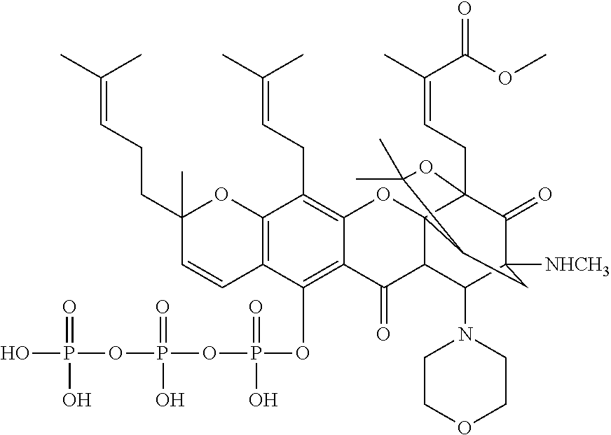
C12=C(OP(=O)(O)OP(OP(O)(=O)O)(=O)O)C3=C(C(CC=C(C)C)=C1OC14C(C2=O)C(N2CCOCC2)C2([NHCH3])C(=O)C1(CC=C(C)C(=O)OC)OC(C)(C)C4C2)OC(C)(CCC=C(C)C)C=C3
